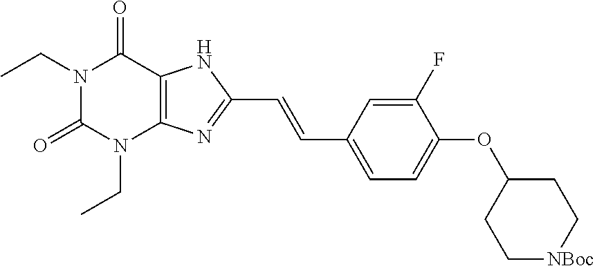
N1(CC)C(=O)N(CC)C2=C(C1=O)NC(C=CC1=CC=C(OC3CC[NBoc]CC3)C(F)=C1)=N2
